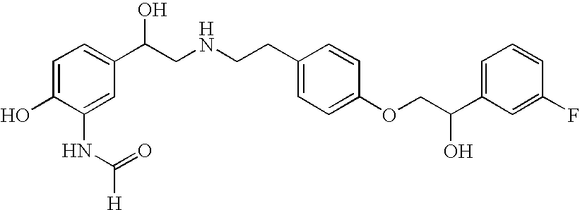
C1=C(O)C(NC([H])=O)=CC(C(CNCCC2=CC=C(OCC(C3=CC=CC(F)=C3)O)C=C2)O)=C1
